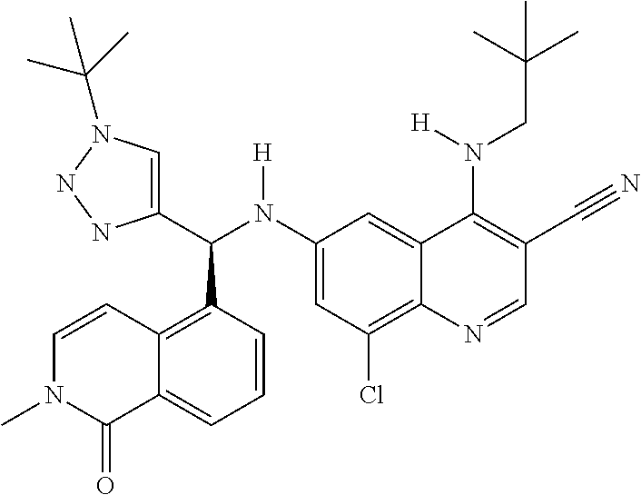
C1(N(C(C2=CN(C(C)(C)C)NN2)C2=C3C(=CC=C2)C(=O)N(C)C=C3)[H])=CC(Cl)=C2C(=C1)C(N(CC(C)(C)C)[H])=C(C#N)C=N2
